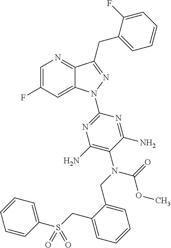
C1=C(F)C=C2C(=N1)C(CC1=CC=CC=C1F)=NN2C1=NC(N)=C(N(C(OC)=O)CC2=CC=CC=C2CS(C2=CC=CC=C2)(=O)=O)C(N)=N1
